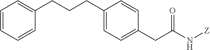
C1=CC=CC(CCCC2=CC=C(CC(N[Z])=O)C=C2)=C1
